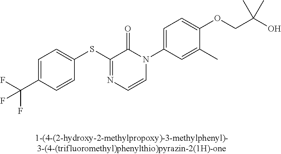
FC(C1=CC=C(SC2=NC=CN(C3=CC=C(OCC(O)(C)C)C(C)=C3)C2=O)C=C1)(F)F
